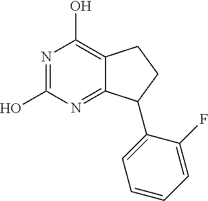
N1=C(O)N=C2C(=C1O)CCC2C1=CC=CC=C1F
